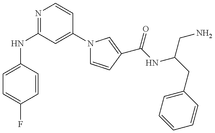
C1(NC2=NC=CC(N3C=CC(C(=O)NC(CN)CC4=CC=CC=C4)=C3)=C2)=CC=C(F)C=C1
